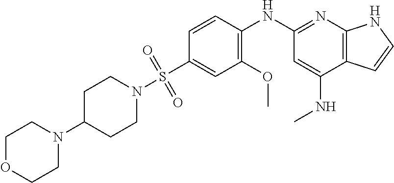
C1(S(=O)(=O)N2CCC(N3CCOCC3)CC2)=CC(OC)=C(NC2=NC3=C(C(NC)=C2)C=CN3)C=C1
